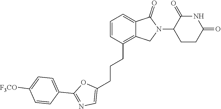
C1=CC(CCCC2=CN=C(C3=CC=C([F3CO])C=C3)O2)=C2C(=C1)C(=O)N(C1CCC(=O)NC1=O)C2
